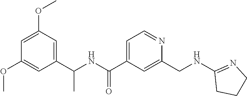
C1=C(OC)C=C(C(NC(C2=CC=NC(CNC3=NCCC3)=C2)=O)C)C=C1OC
